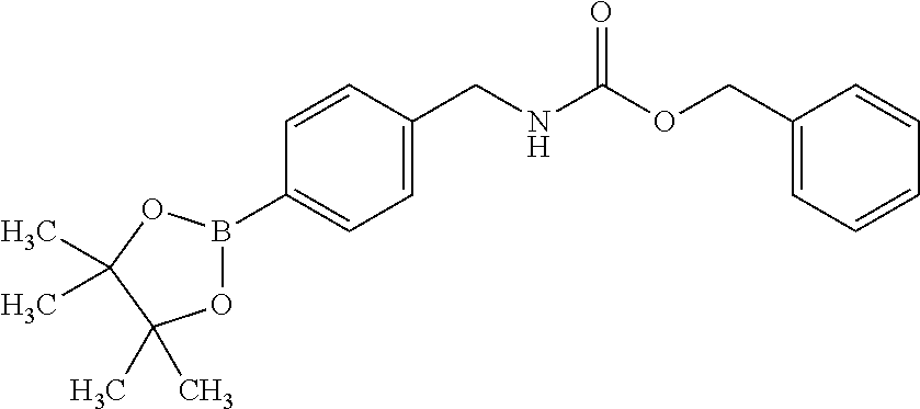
O1B(C2=CC=C(CNC(OCC3=CC=CC=C3)=O)C=C2)OC(C)(C)C1(C)C
